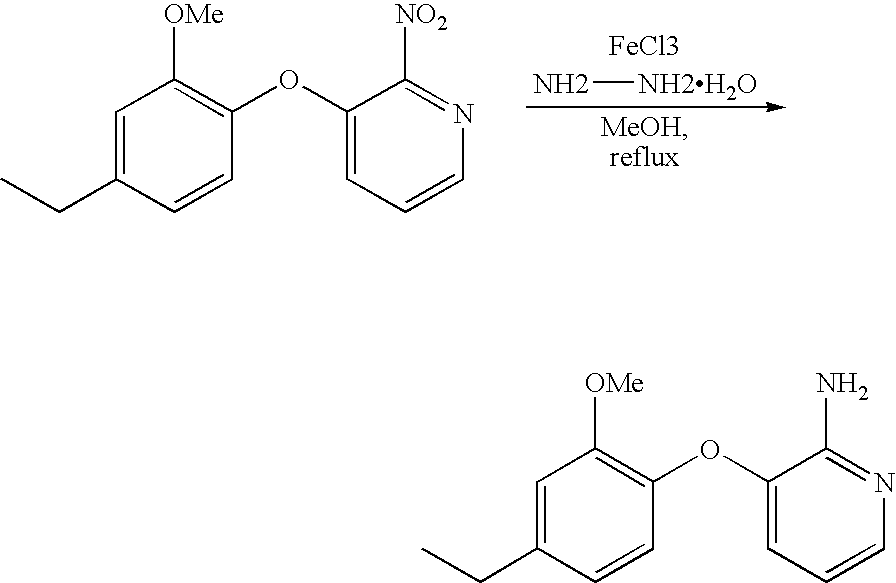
[FeCl3].N[NH2H2O].C1=C(CC)C=CC(OC2=CC=CN=C2[NO2])=C1[OMe].C1=C(CC)C=CC(OC2=CC=CN=C2N)=C1[OMe]
